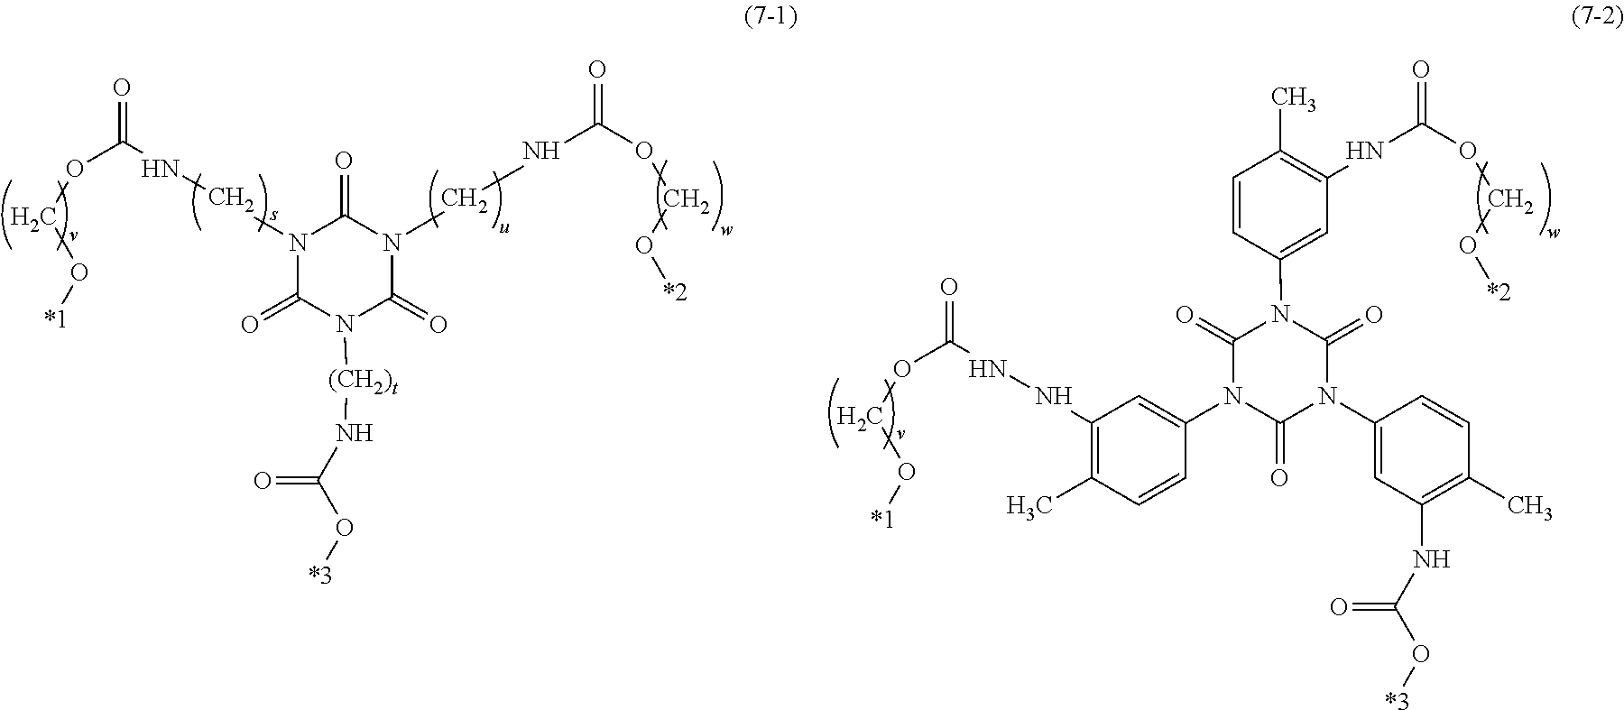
C1(=O)N([(CH2)t]NC(O[*3])=O)C(=O)N(CNC(=O)OCO[*2])C(=O)N1CNC(=O)OCO[*1].C1=CC(C)=C(NC(=O)OCO[*2])C=C1N1C(=O)N(C2=CC(NNC(=O)OCO[*1])=C(C)C=C2)C(=O)N(C2=CC(NC(O[*3])=O)=C(C)C=C2)C1=O
